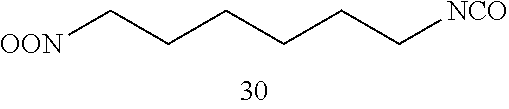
[OON]CCCCCC[NCO]
